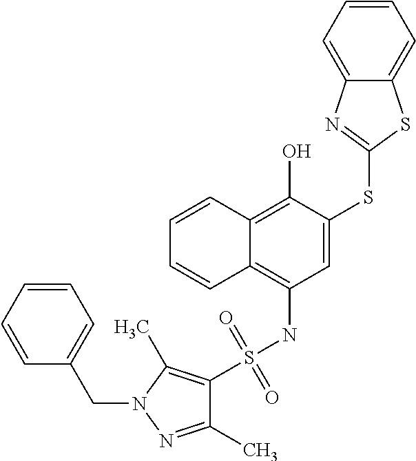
C1=C(SC2=NC3=CC=CC=C3S2)C(O)=C2C(=C1NS(=O)(=O)C1=C(C)N(CC3=CC=CC=C3)N=C1C)C=CC=C2
